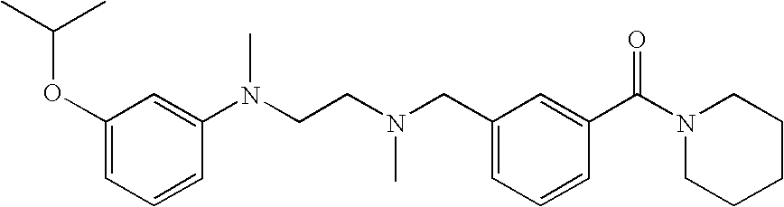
C1(OC(C)C)=CC=CC(N(CCN(CC2=CC=CC(C(N3CCCCC3)=O)=C2)C)C)=C1
